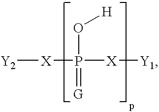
[X](P(=[G])([X][Y1])O[H])[Y2]
